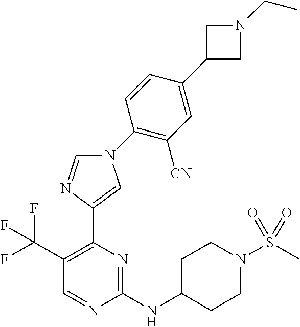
C1(NC2CCN(S(C)(=O)=O)CC2)=NC(C2=CN(C3=C([CN])C=C(C4CN(CC)C4)C=C3)C=N2)=C(C(F)(F)F)C=N1
